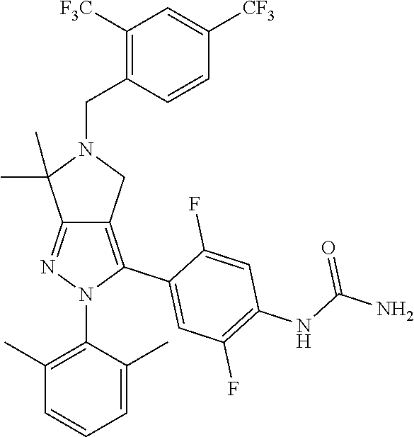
C12=NN(C3=C(C)C=CC=C3C)C(C3=CC(F)=C(NC(=O)N)C=C3F)=C1CN(CC1=C([F3C])C=C([CF3])C=C1)C2(C)C
